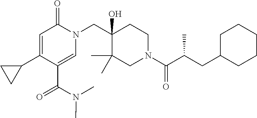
C1(C2=CC(=O)N(CC3(O)C(C)(C)CN(C(C(CC4CCCCC4)C)=O)CC3)C=C2C(=O)N(C)C)CC1
